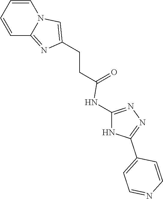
C(=O)(NC1=NN=C(C2=CC=NC=C2)N1)CCC1=CN2C=CC=CC2=N1
